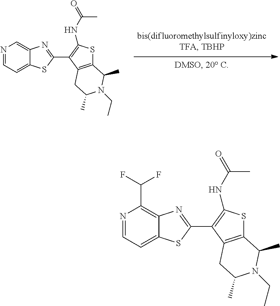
C1=NC=C2C(=C1)SC(C1=C(NC(C)=O)SC3=C1CC(C)N(CC)C3C)=N2.C1=NC(C(F)F)=C2C(=C1)SC(C1=C(NC(C)=O)SC3=C1CC(C)N(CC)C3C)=N2
